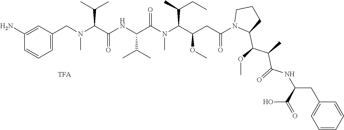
C1=C(N)C=CC=C1CN(C(C(C)C)C(NC(C(=O)N(C(C(C)CC)C(CC(N1C(C(OC)C(C)C(=O)NC(CC2=CC=CC=C2)C(=O)O)CCC1)=O)OC)C)C(C)C)=O)C
